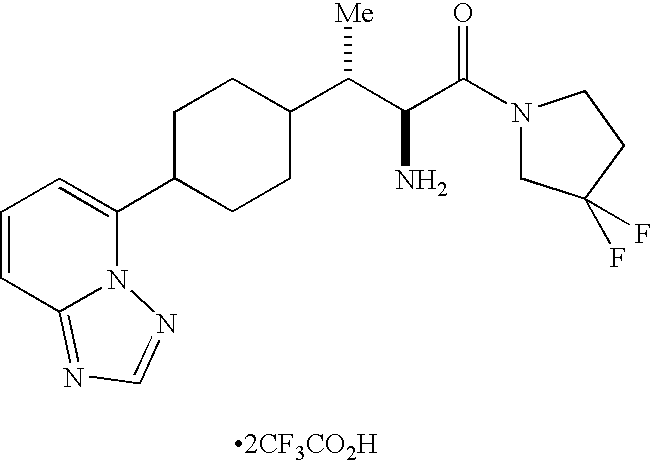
C1C(C2=CC=CC3=NC=NN23)CCC(C(C(C(N2CC(F)(F)CC2)=O)N)[Me])C1
